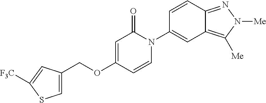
C(OC1=CC(=O)N(C2=CC3=C([Me])N([Me])N=C3C=C2)C=C1)C1=CSC([F3C])=C1
